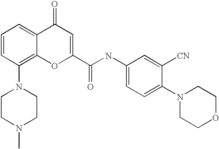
C1=CC(N2CCN(C)CC2)=C2C(=C1)C(=O)C=C(C(NC1=CC=C(N3CCOCC3)C([CN])=C1)=O)O2
